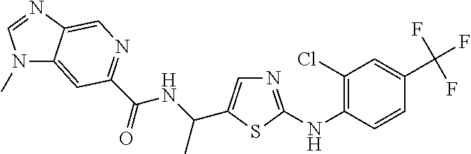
N1(C)C2=CC(C(NC(C)C3=CN=C(NC4=C(Cl)C=C(C(F)(F)F)C=C4)S3)=O)=NC=C2N=C1
